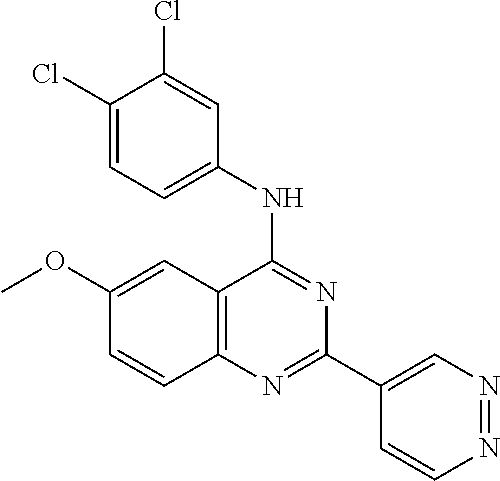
C1(OC)=CC2=C(C=C1)N=C(C1=CN=NC=C1)N=C2NC1=CC=C(Cl)C(Cl)=C1
